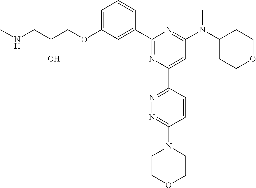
C1=C(OCC(CNC)O)C=C(C2=NC(C3=NN=C(N4CCOCC4)C=C3)=CC(N(C3CCOCC3)C)=N2)C=C1
